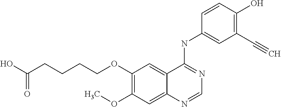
C1(OCCCCC(O)=O)=C(OC)C=C2C(=C1)C(NC1=CC(C#C)=C(O)C=C1)=NC=N2
